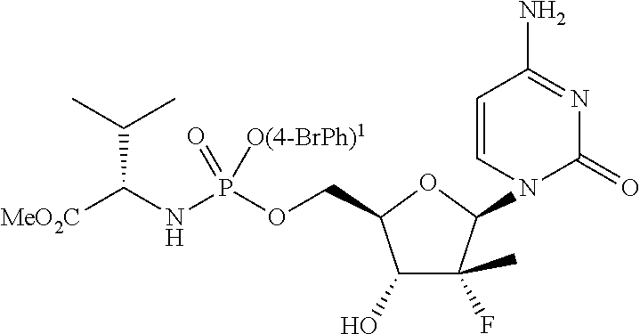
[MeO2C]C(NP(OCC1C(O)C(C)(F)C(N2C(=O)N=C(N)C=C2)O1)(=O)[O(4-BrPh)1])C(C)C
